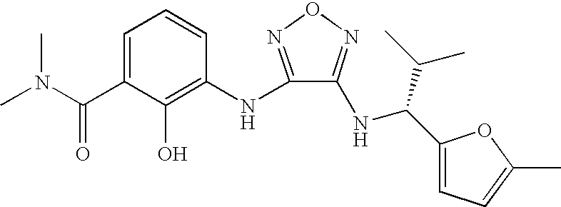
C1=C(C(N(C)C)=O)C(O)=C(NC2=NON=C2NC(C2=CC=C(C)O2)C(C)C)C=C1
